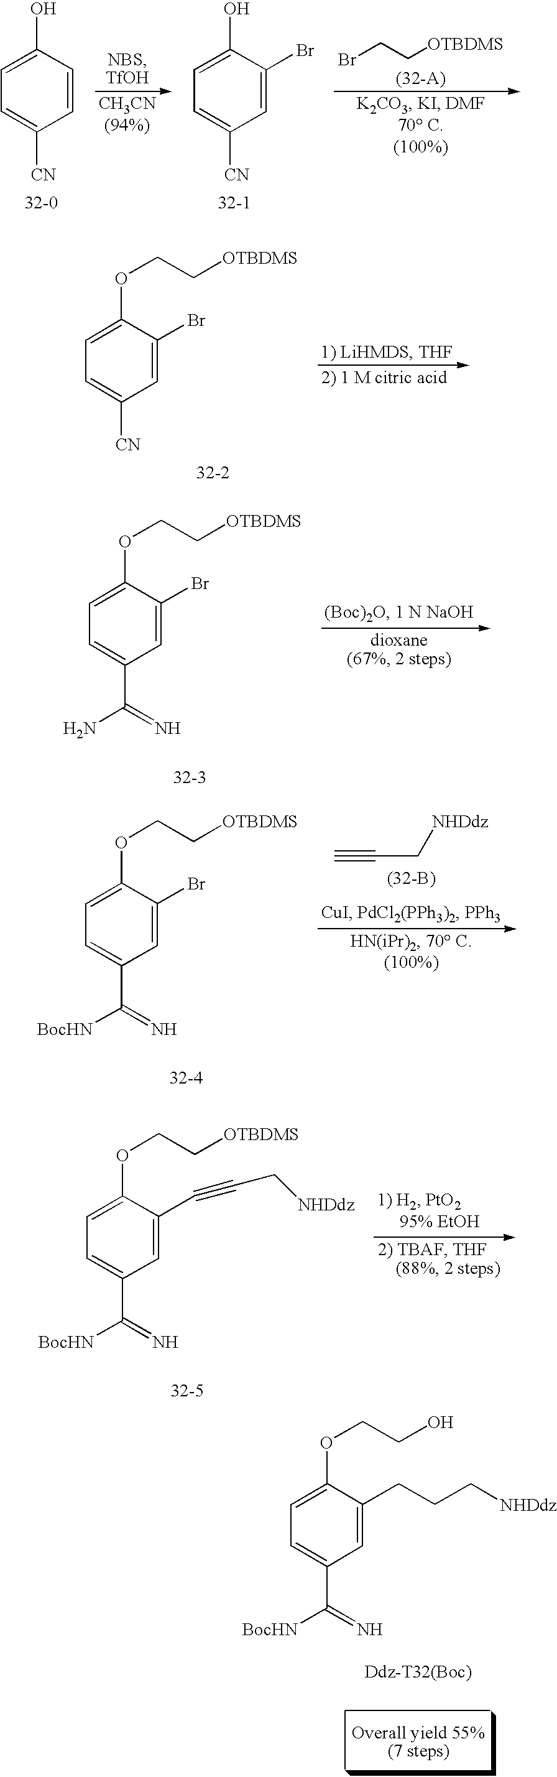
C1=CC(O)=CC=C1[CN].C1=C(Br)C(O)=CC=C1[CN].BrCC[OTBDMS].C1=C(Br)C(OCC[OTBDMS])=CC=C1[CN].C1=C(Br)C(OCC[OTBDMS])=CC=C1C(N)=N.C#CC[NHDdz].C1=C(Br)C(OCC[OTBDMS])=CC=C1C([BocHN])=N.C1=C(C#CC[NHDdz])C(OCC[OTBDMS])=CC=C1C([BocHN])=N.C1=C(CCC[NHDdz])C(OCCO)=CC=C1C([BocHN])=N
